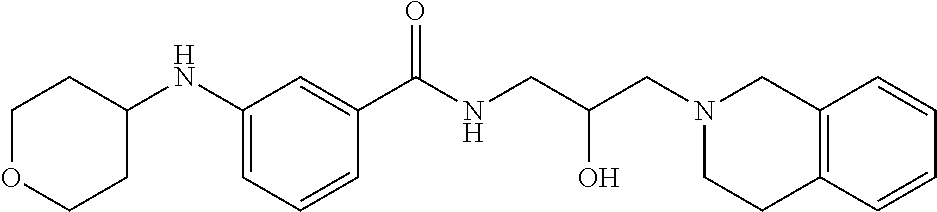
C1(C(NCC(CN2CC3=C(CC2)C=CC=C3)O)=O)=CC(NC2CCOCC2)=CC=C1
